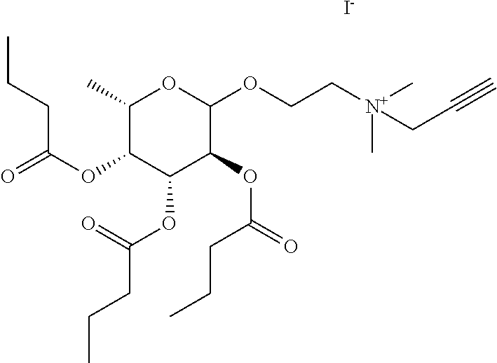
C1(C)C(OC(=O)CCC)C(OC(CCC)=O)C(OC(=O)CCC)C(OCC[N+](C)(CC#C)C)O1.[I-]
